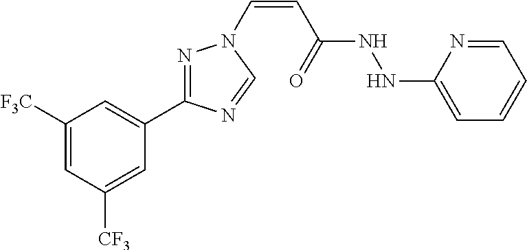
C1([F3C])=CC([CF3])=CC(C2=NN(C=CC(NNC3=CC=CC=N3)=O)C=N2)=C1
